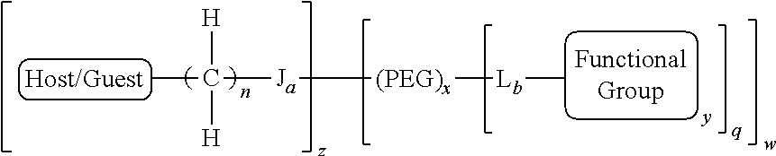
CC([Ja][(PEG)x][Lb]C)([H])[H]
